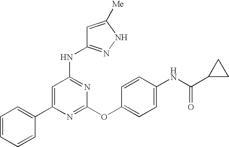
C1(C2=CC=CC=C2)=CC(NC2=NNC([Me])=C2)=NC(OC2=CC=C(NC(C3CC3)=O)C=C2)=N1
